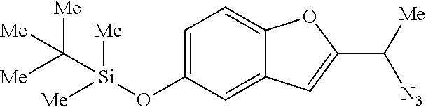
C1=C(O[Si](C([Me])([Me])[Me])([Me])[Me])C=C2C(=C1)OC(C([Me])[N3])=C2
